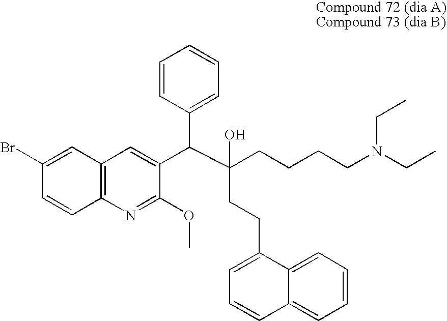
BrC1=CC2=C(C=C1)N=C(OC)C(C(C(CCCCN(CC)CC)(O)CCC1=CC=CC3=CC=CC=C31)C1=CC=CC=C1)=C2
